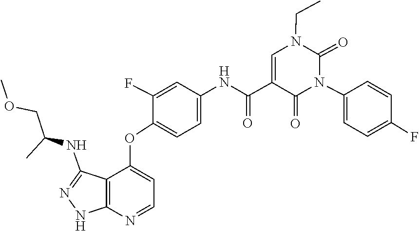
N1(CC)C=C(C(NC2=CC=C(OC3=CC=NC4=C3C(NC(COC)C)=NN4)C(F)=C2)=O)C(=O)N(C2=CC=C(F)C=C2)C1=O
